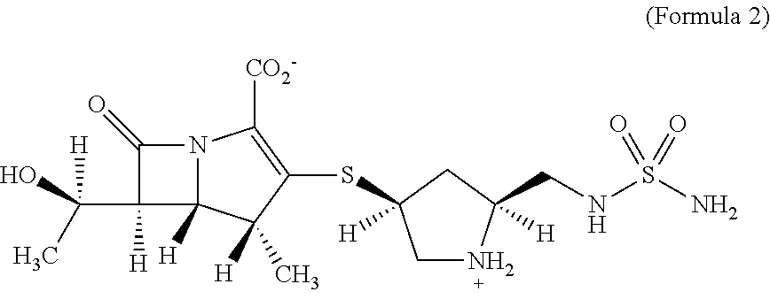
N12C([H])(C([H])(C)C(SC3([H])CNC([H])(CNS(N)(=O)=O)C3)=C1[CO2-])C([H])(C([H])(O)C)C2=O
